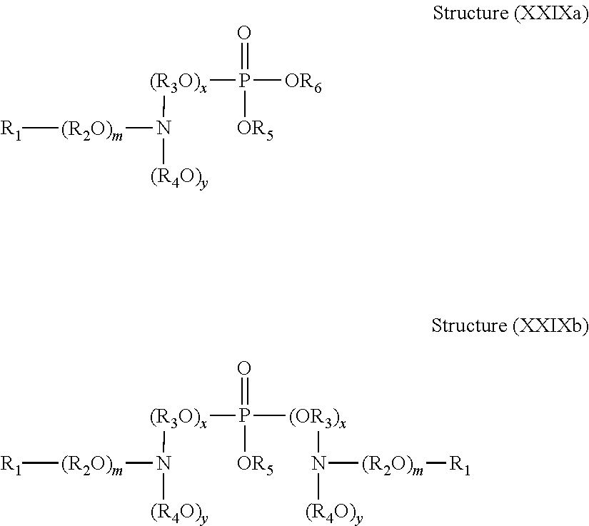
[(R2O)m]([R1])N([(R3O)x]P([OR6])(=O)[OR5])[(R4O)y].[(R2O)m]([R1])N([(R3O)x]P([(OR3)x]N([(R2O)m][R1])[(R4O)y])(=O)[OR5])[(R4O)y]
